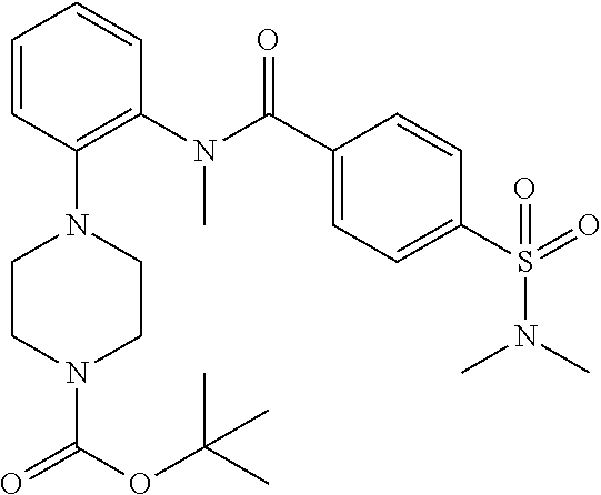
S(C1=CC=C(C(=O)N(C2=C(N3CCN(C(=O)OC(C)(C)C)CC3)C=CC=C2)C)C=C1)(N(C)C)(=O)=O
